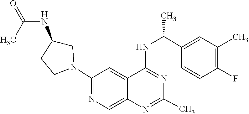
N1=C(NC(C2=CC(C)=C(F)C=C2)C)C2=CC(N3CC(NC(=O)C)CC3)=NC=C2N=C1C
